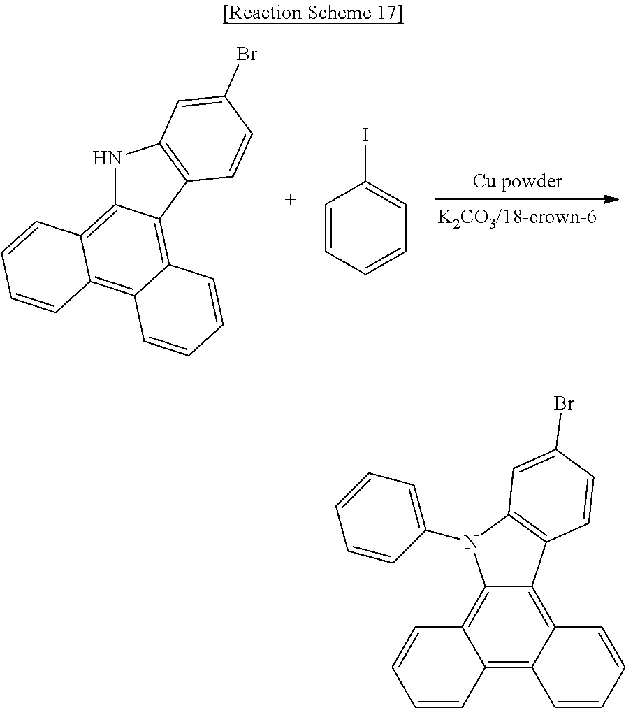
N1C2=C3C(=C4C(=C2C2=C1C=C(Br)C=C2)C=CC=C4)C=CC=C3.C1=CC=CC=C1I.C12=C3C(=C4C(=C1C=CC=C2)N(C1=CC=CC=C1)C1=C4C=CC(Br)=C1)C=CC=C3
